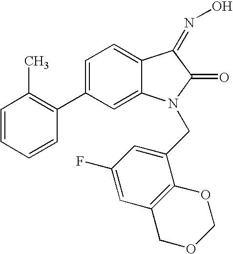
C1=C(C2=C(C)C=CC=C2)C=C2C(=C1)C(=NO)C(=O)N2CC1=CC(F)=CC2=C1OCOC2
